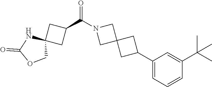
N1(C(C2CC3(C2)NC(=O)OC3)=O)CC2(C1)CC(C1=CC=CC(C(C)(C)C)=C1)C2
